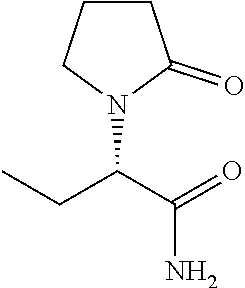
C1CCN(C(C(=O)N)CC)C1=O
